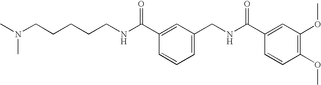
C(NC(C1=CC(CNC(C2=CC(OC)=C(OC)C=C2)=O)=CC=C1)=O)CCCCN(C)C
